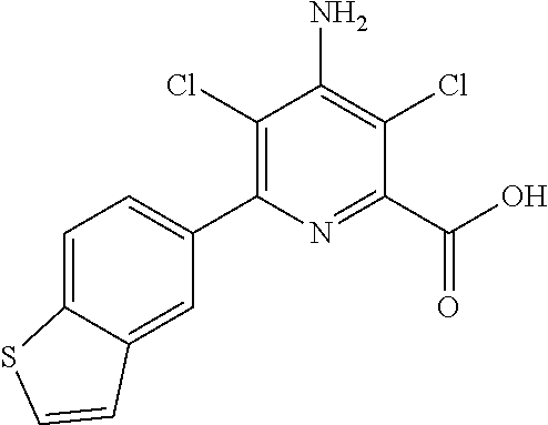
C1=C2C(=CC(C3=C(Cl)C(N)=C(Cl)C(C(O)=O)=N3)=C1)C=CS2
